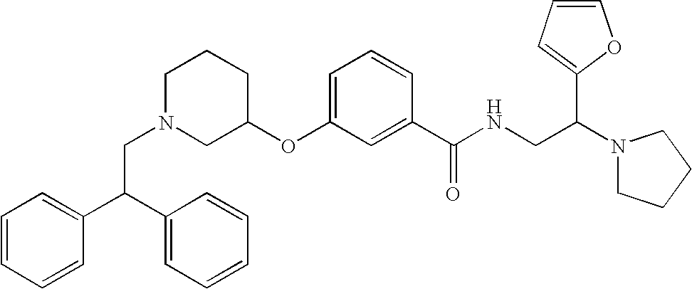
C1CCC(OC2=CC=CC(C(NCC(N3CCCC3)C3=CC=CO3)=O)=C2)CN1CC(C1=CC=CC=C1)C1=CC=CC=C1
